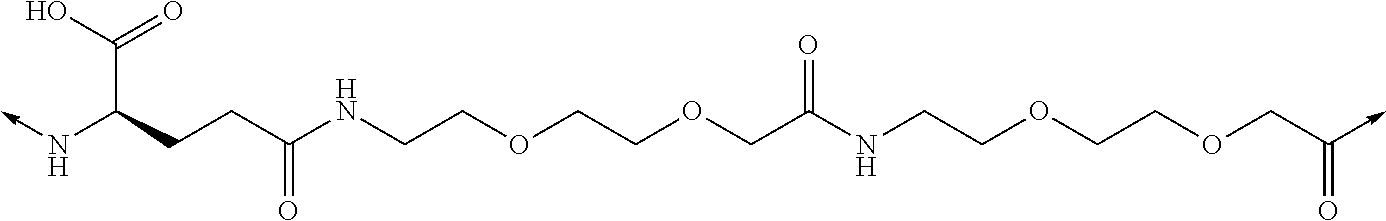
N(->C)C(CCC(NCCOCCOCC(NCCOCCOCC(->C)=O)=O)=O)C(O)=O
